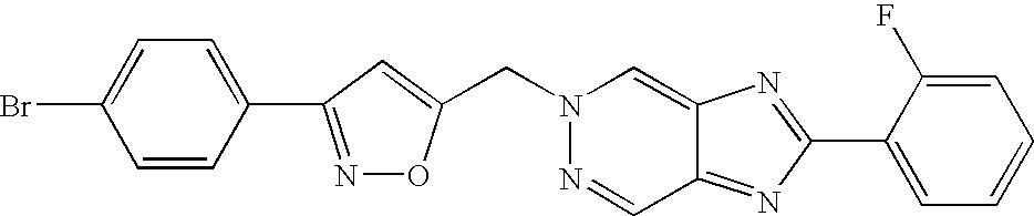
N1=C(C2=CC=C(Br)C=C2)C=C(CN2N=CC3=NC(C4=CC=CC=C4F)=NC3=C2)O1
